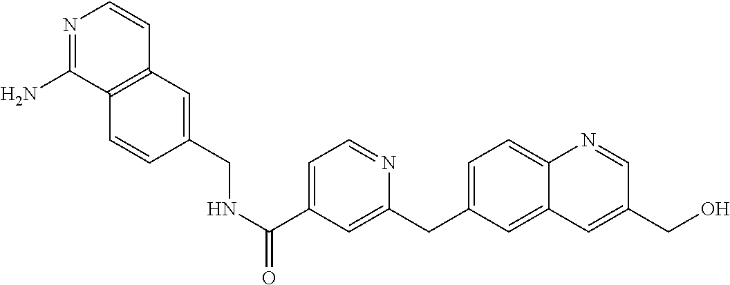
N1=C(N)C2=C(C=C1)C=C(CNC(C1=CC=NC(CC3=CC=C4C(=C3)C=C(CO)C=N4)=C1)=O)C=C2
